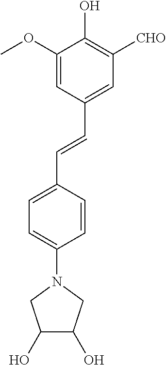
C1=C(OC)C(O)=C([CHO])C=C1C=CC1=CC=C(N2CC(O)C(O)C2)C=C1
